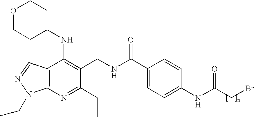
C12=C(C=NN1CC)C(NC1CCOCC1)=C(CNC(C1=CC=C(NC(CBr)=O)C=C1)=O)C(CC)=N2
